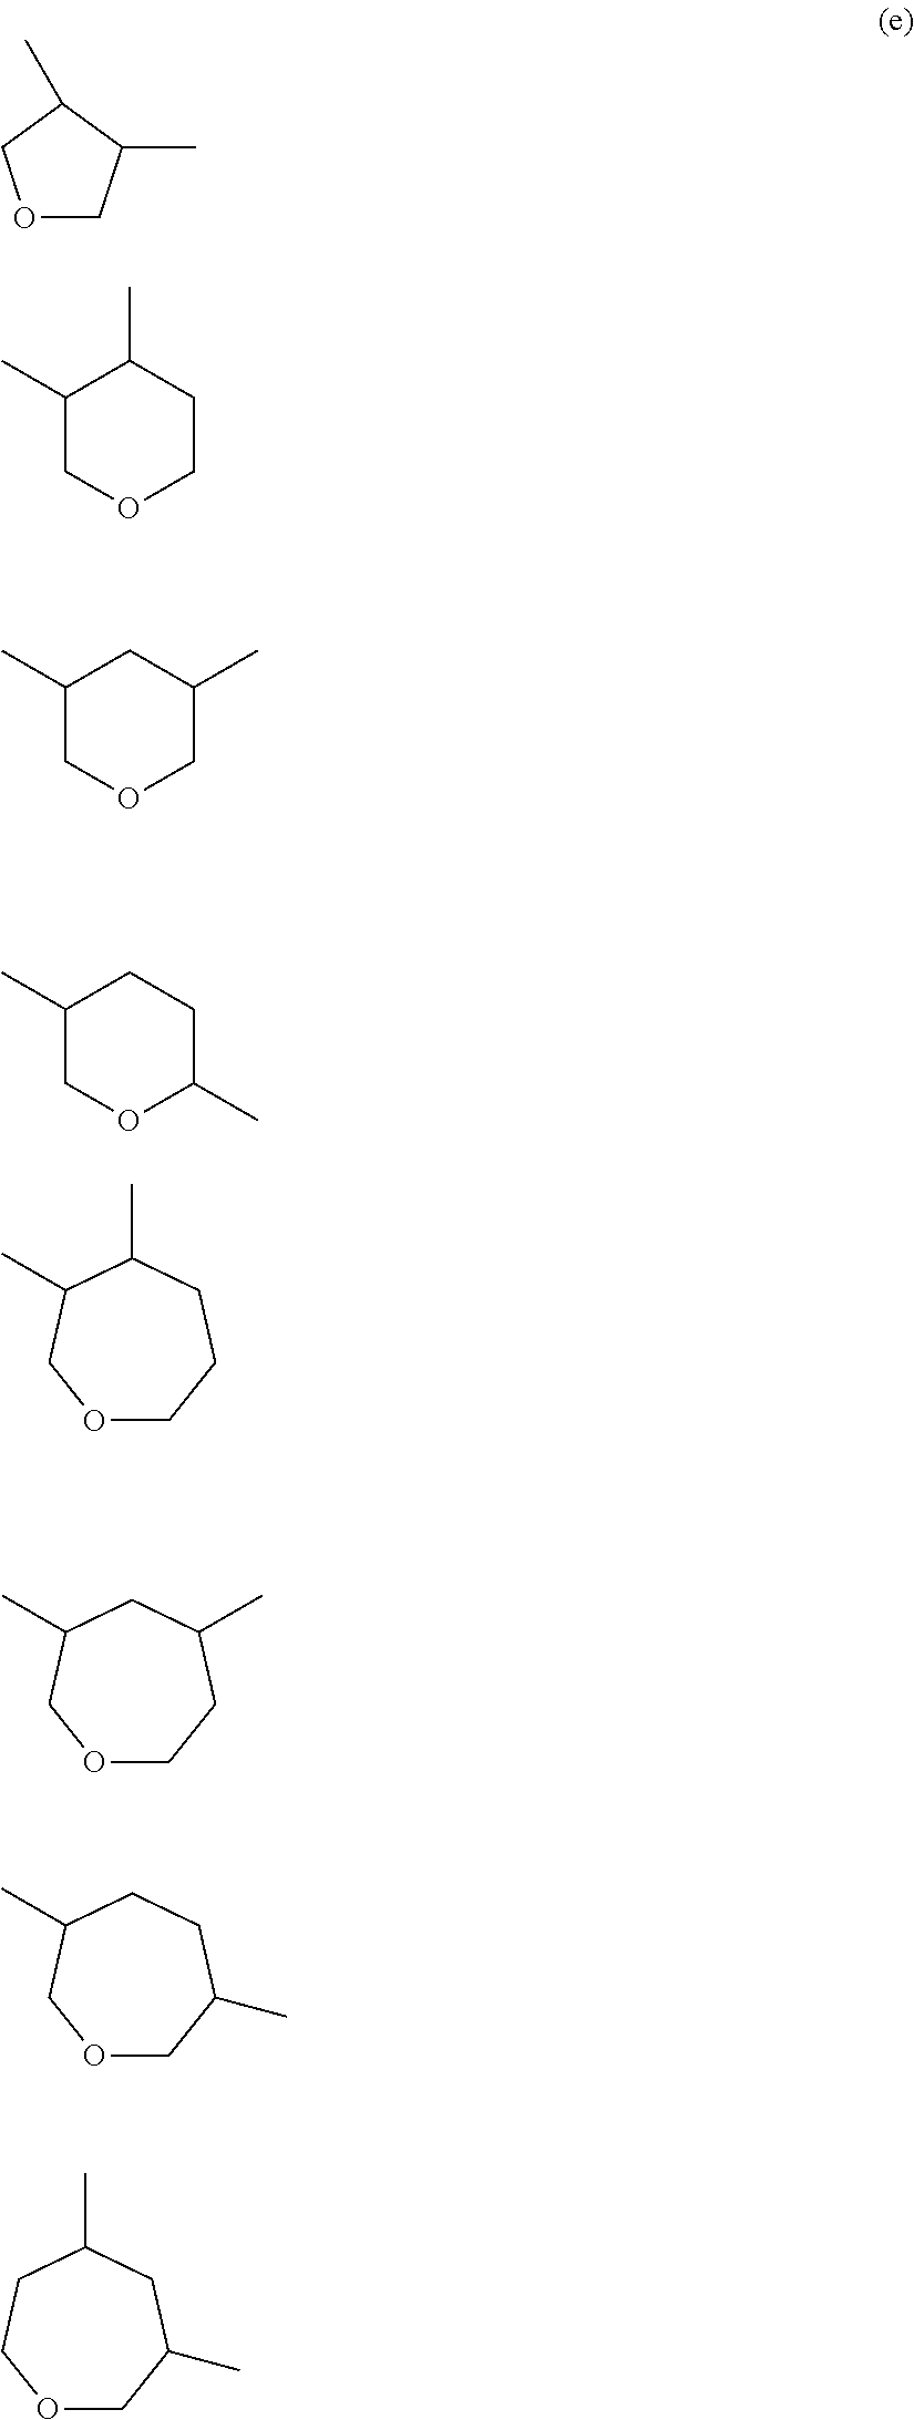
O1CC(C)C(C)C1.C1(C)COCCC1C.C1(C)COCC(C)C1.C1(C)COC(C)CC1.O1CCCC(C)C(C)C1.O1CCC(C)CC(C)C1.O1CC(C)CCC(C)C1.O1CC(C)CC(C)CC1
